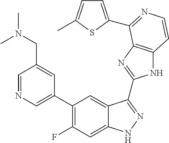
C1=C(C2=C(F)C=C3C(=C2)C(C2=NC4=C(N2)C=CN=C4C2=CC=C(C)S2)=NN3)C=C(CN(C)C)C=N1
